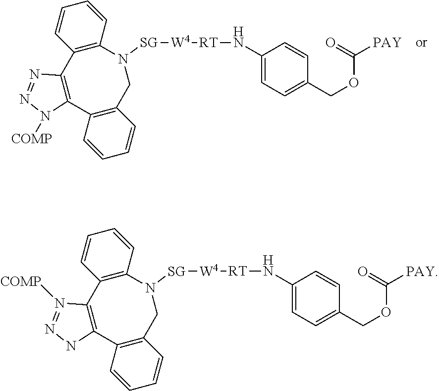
C12=C(N([SG][W4][RT]NC3=CC=C(COC(=O)[PAY])C=C3)CC3=C(C4=C1N=NN4[COMP])C=CC=C3)C=CC=C2.C12=C(N([SG][W4][RT]NC3=CC=C(COC(=O)[PAY])C=C3)CC3=C(C4=C1N([COMP])=NN4)C=CC=C3)C=CC=C2
